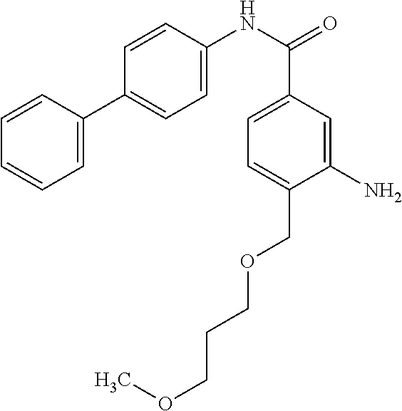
C1=CC(C2=CC=C(NC(=O)C3=CC=C(COCCCOC)C(N)=C3)C=C2)=CC=C1
